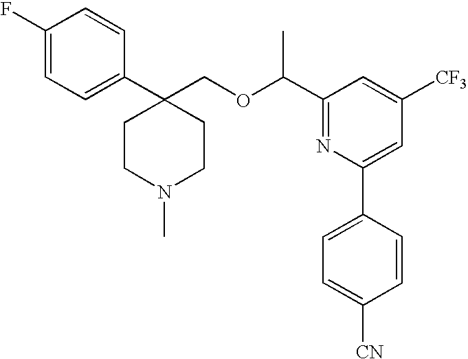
C1=C(F)C=CC(C2(COC(C3=NC(C4=CC=C([CN])C=C4)=CC([CF3])=C3)C)CCN(C)CC2)=C1
